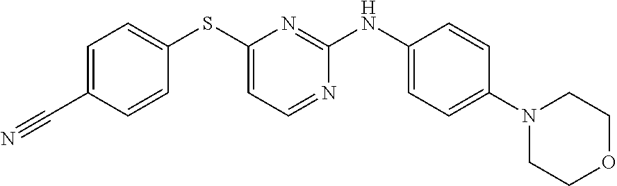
C1=C(C#N)C=CC(SC2=CC=NC(NC3=CC=C(N4CCOCC4)C=C3)=N2)=C1
